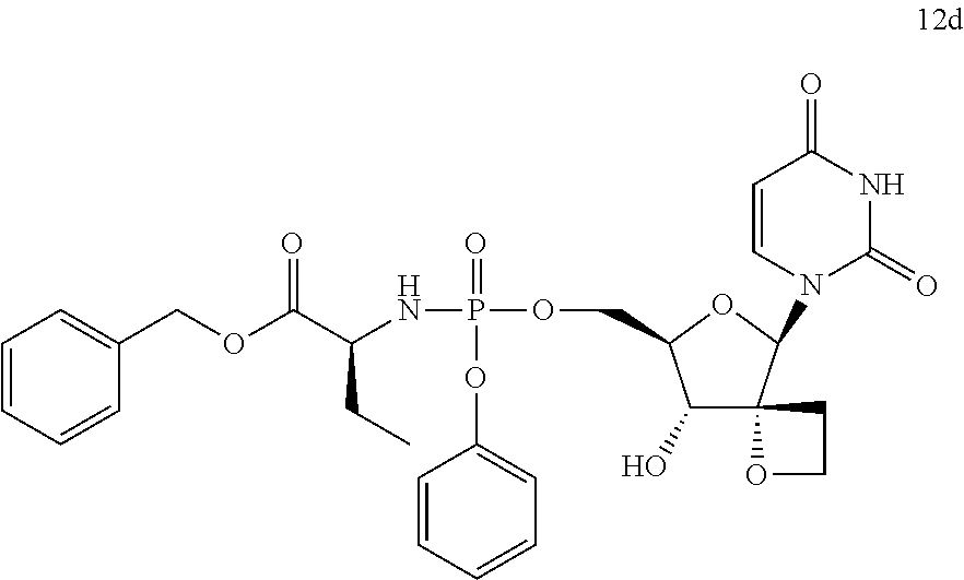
C1=CC=CC(COC(C(NP(=O)(OC2=CC=CC=C2)OCC2C(O)C3(C(N4C=CC(=O)NC4=O)O2)OCC3)CC)=O)=C1
